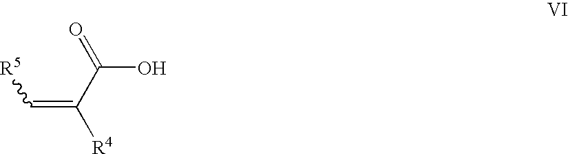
C(=C(C(=O)O)[R4])[R5]
